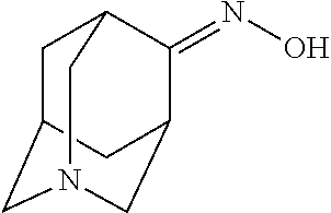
C1C2CN3CC(C(=NO)C1C3)C2
